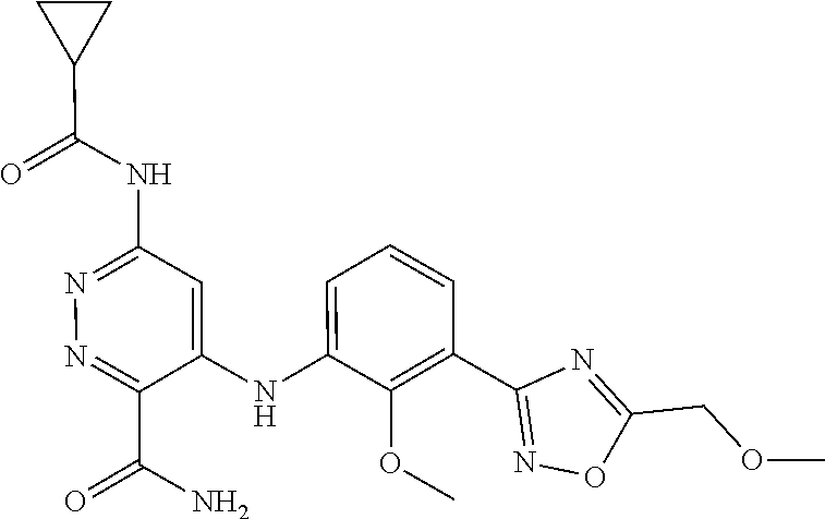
C1=CC=C(NC2=CC(NC(C3CC3)=O)=NN=C2C(N)=O)C(OC)=C1C1=NOC(COC)=N1
